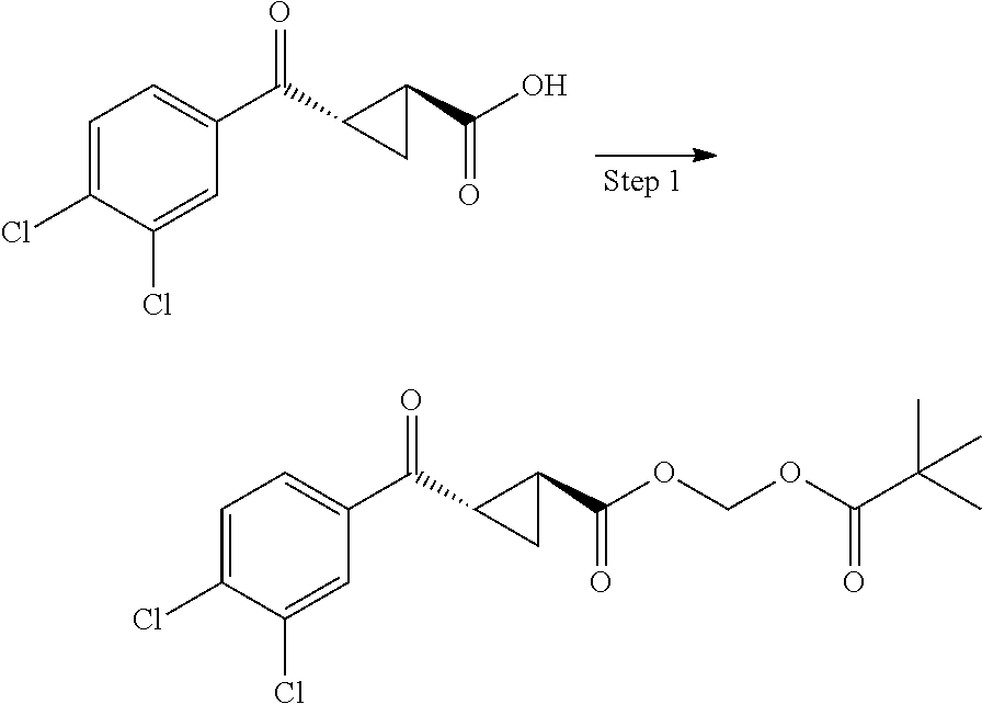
C1=C(Cl)C(Cl)=CC(C(=O)C2C(C(=O)O)C2)=C1.C1=C(Cl)C(Cl)=CC(C(=O)C2C(C(=O)OCOC(C(C)(C)C)=O)C2)=C1
